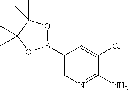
C1(B2OC(C)(C)C(C)(C)O2)=CN=C(N)C(Cl)=C1
